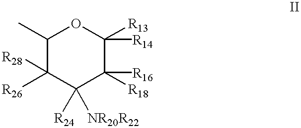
C1(C)C([R28])([R26])C([R24])([NR20R22])C([R18])([R16])C([R14])([R13])O1
